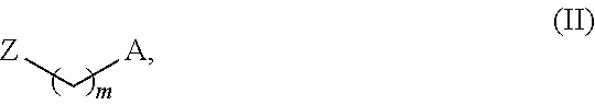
C([A])[Z]
